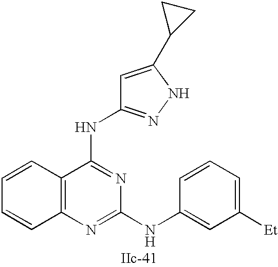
C12=C(N=C(NC3=CC([Et])=CC=C3)N=C1NC1=NNC(C3CC3)=C1)C=CC=C2
